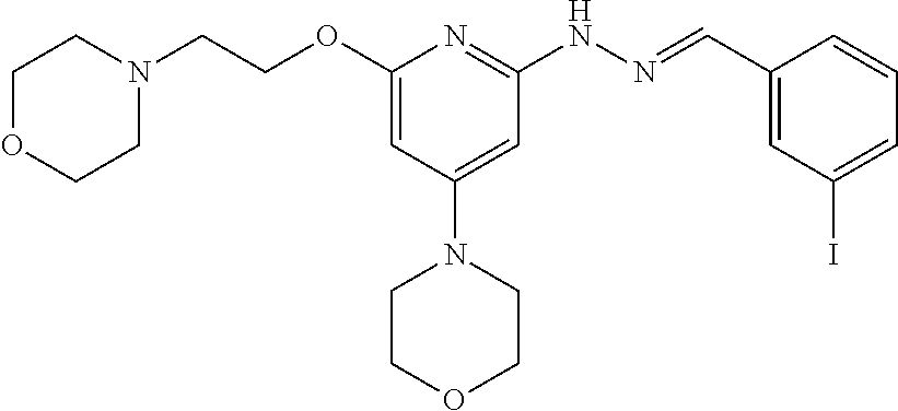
O(C1=CC(N2CCOCC2)=CC(NN=CC2=CC(I)=CC=C2)=N1)CCN1CCOCC1
